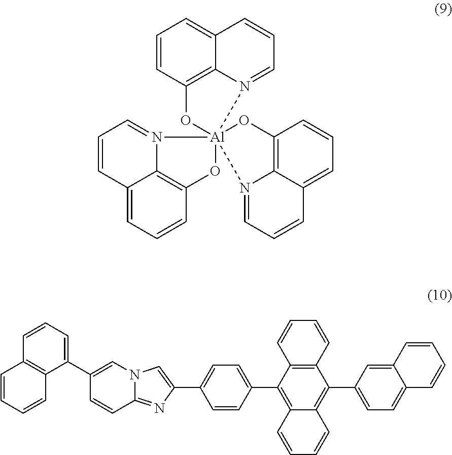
C12=CC=CC3=C1N(=CC=C2)[Al]12(O3)(OC3=C4C(=CC=C3)C=CC=N14)OC1=C3C(=CC=C1)C=CC=N23.C1=CC2=C(C(C3=CN4C(=NC(C5=CC=C(C6=C7C(=C(C8=CC=C9C(=C8)C=CC=C9)C8=C6C=CC=C8)C=CC=C7)C=C5)=C4)C=C3)=C1)C=CC=C2
